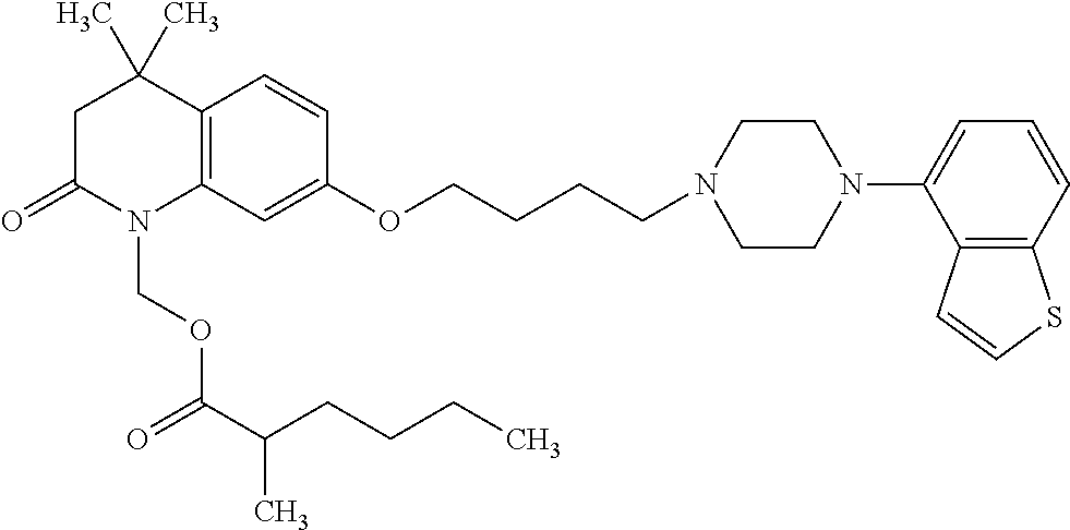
C1C(=O)N(COC(C(CCCC)C)=O)C2=C(C1(C)C)C=CC(OCCCCN1CCN(C3=CC=CC4=C3C=CS4)CC1)=C2
